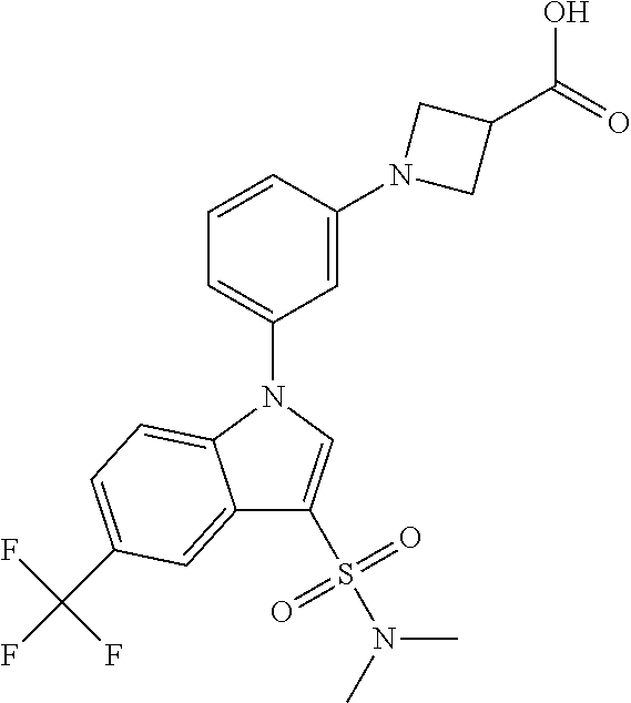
C1=CC(N2CC(C(=O)O)C2)=CC(N2C3=CC=C(C(F)(F)F)C=C3C(S(=O)(=O)N(C)C)=C2)=C1
